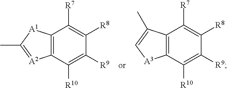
C12=C(C([R10])=C([R9])C([R8])=C1[R7])[A2]=C(C)[A1]2.C12=C(C([R10])=C([R9])C([R8])=C1[R7])[A3]C=C2C
